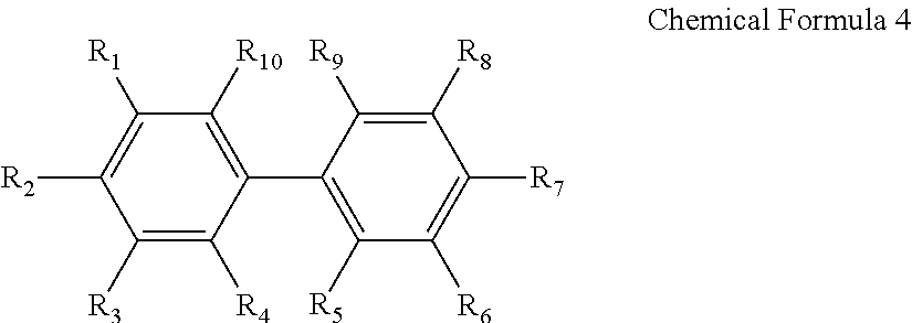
C1([R3])=C([R4])C(C2=C([R5])C([R6])=C([R7])C([R8])=C2[R9])=C([R10])C([R1])=C1[R2]
